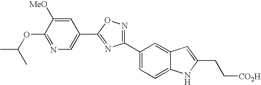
C1=C([MeO])C(OC(C)C)=NC=C1C1=NC(C2=CC=C3C(=C2)C=C(CC[CO2H])N3)=NO1
